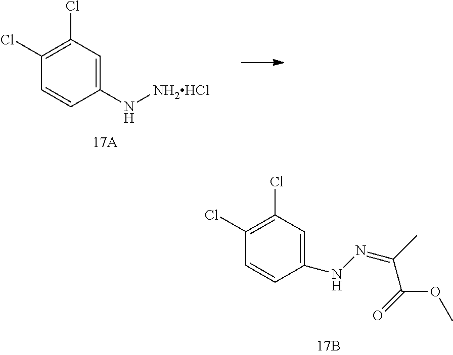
C1(Cl)=C(Cl)C=C(N[NH2HCl])C=C1.C1(Cl)=C(Cl)C=C(NN=C(C)C(=O)OC)C=C1
